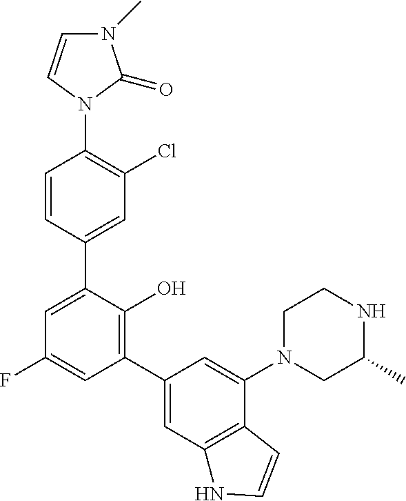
C1=CC(C2=CC(F)=CC(C3=CC4=C(C(N5CC(C)NCC5)=C3)C=CN4)=C2O)=CC(Cl)=C1N1C(=O)N(C)C=C1
